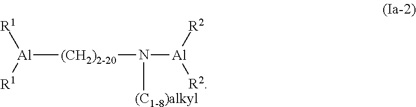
[Al]([(CH2)2-20]N([Al]([R2])[R2])[(C1-8)alkyl])([R1])[R1]
